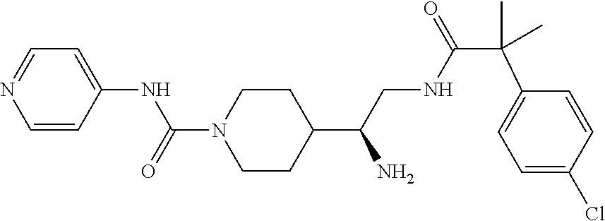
C1=CC(NC(N2CCC(C(CNC(=O)C(C3=CC=C(Cl)C=C3)(C)C)N)CC2)=O)=CC=N1
